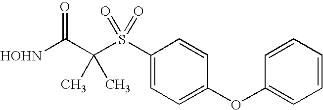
[HOHN]C(C(S(C1=CC=C(OC2=CC=CC=C2)C=C1)(=O)=O)(C)C)=O
